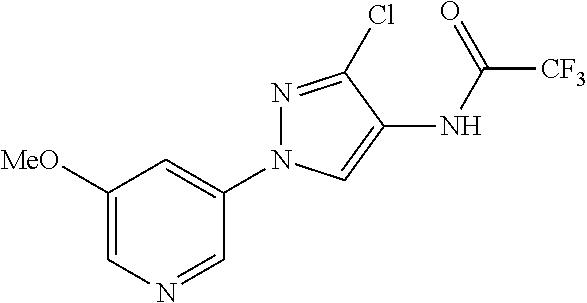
C1([MeO])=CN=CC(N2N=C(Cl)C(NC([CF3])=O)=C2)=C1
